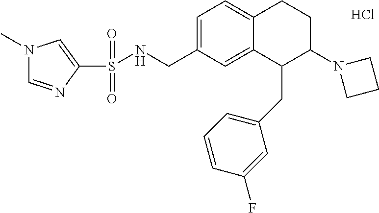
C1=C(CNS(=O)(=O)C2=CN(C)C=N2)C=C2C(=C1)CCC(N1CCC1)C2CC1=CC=CC(F)=C1.Cl
